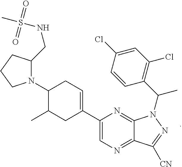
N1=C2C(=NC=C1C1=CCC(N3CCCC3CNS(C)(=O)=O)C(C)C1)C([CN])=NN2C(C1=C(Cl)C=C(Cl)C=C1)C
